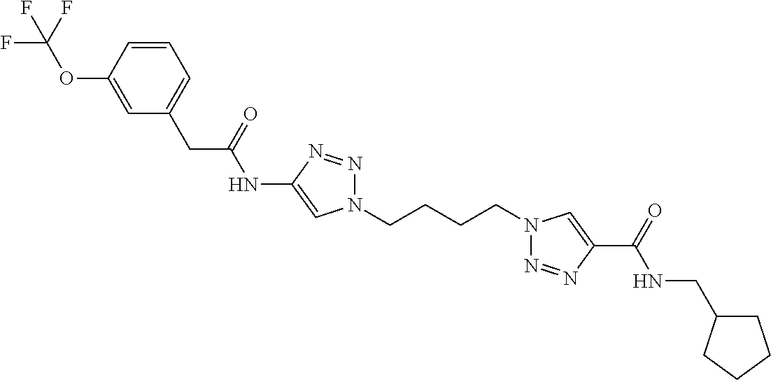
C1(NC(CC2=CC=CC(OC(F)(F)F)=C2)=O)=CN(CCCCN2N=NC(C(=O)NCC3CCCC3)=C2)N=N1
